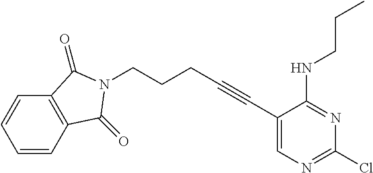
C1(C#CCCCN2C(=O)C3=C(C=CC=C3)C2=O)=CN=C(Cl)N=C1NCCC
